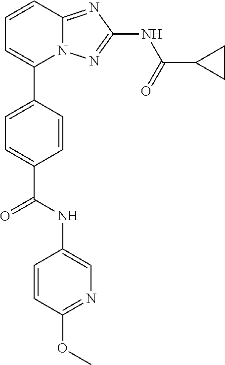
C1=CC2=NC(NC(=O)C3CC3)=NN2C(C2=CC=C(C(NC3=CN=C(OC)C=C3)=O)C=C2)=C1
